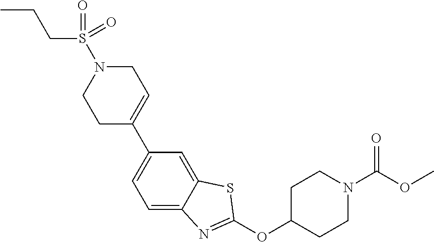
C1C(C2=CC=C3C(=C2)SC(OC2CCN(C(=O)OC)CC2)=N3)=CCN(S(=O)(CCC)=O)C1
